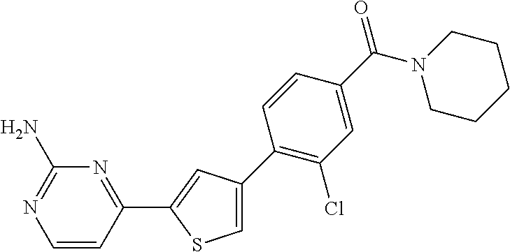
C1(N)=NC=CC(C2=CC(C3=C(Cl)C=C(C(N4CCCCC4)=O)C=C3)=CS2)=N1
